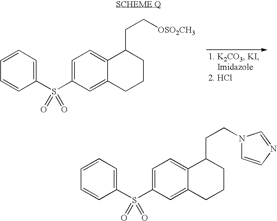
C1=CC=C(S(C2=CC=C3C(=C2)CCCC3CC[OSO2CH3])(=O)=O)C=C1.C1=CC=C(S(C2=CC=C3C(=C2)CCCC3CCN2C=CN=C2)(=O)=O)C=C1
